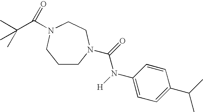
C1CN(C(=O)N([H])C2=CC=C(C(C)C)C=C2)CCN(C(C(C)(C)C)=O)C1
